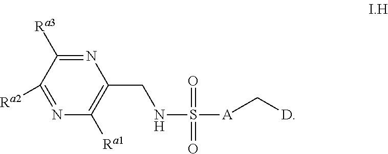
N1=C([Ra3])C([Ra2])=NC([Ra1])=C1CNS(=O)(=O)[A]C[D]
